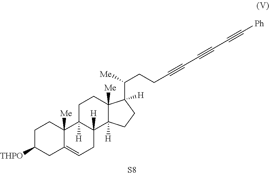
C1C([THPO])CC2=CCC3([H])C([H])(C2([Me])C1)CCC1([Me])C3([H])CCC1(C([Me])CCC#CC#CC#C[Ph])[H].[S8]
